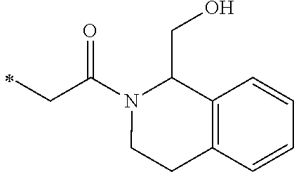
N1(C(CC)=O)C(CO)C2=C(CC1)C=CC=C2
